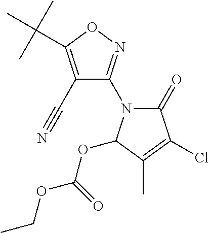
C1(C#N)=C(C(C)(C)C)ON=C1N1C(=O)C(Cl)=C(C)C1OC(=O)OCC
